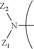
N(C)([Z1])[Z2]
